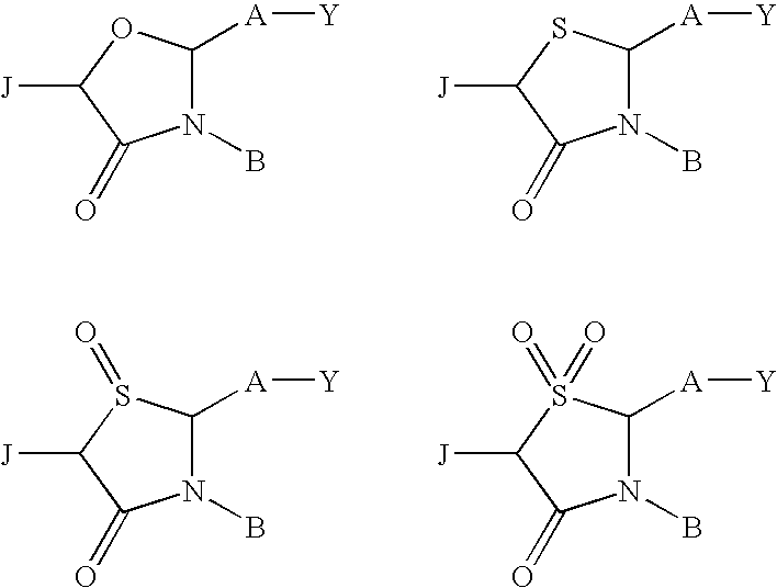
N1(B)C([A][Y])OC([J])C1=O.N1(B)C([A][Y])SC([J])C1=O.N1(B)C([A][Y])S(=O)C([J])C1=O.N1(B)C([A][Y])S(=O)(=O)C([J])C1=O
